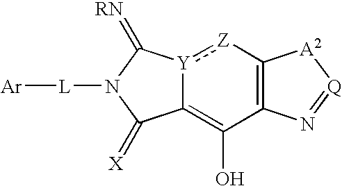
C12=C(O)C3=C([Z]:[Y]1C(=[RN])N([L][Ar])C2=[X])[A2][Q]=N3
